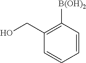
C1=CC([B(OH)2])=C(CO)C=C1
